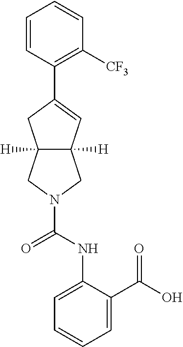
C1=CC(C2=CC3([H])C([H])(CN(C(=O)NC4=CC=CC=C4C(O)=O)C3)C2)=C([CF3])C=C1
